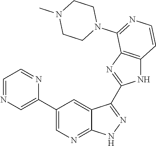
C1=NC=C(C2=CN=C3C(=C2)C(C2=NC4=C(N2)C=CN=C4N2CCN(C)CC2)=N[N H]3)N=C1
